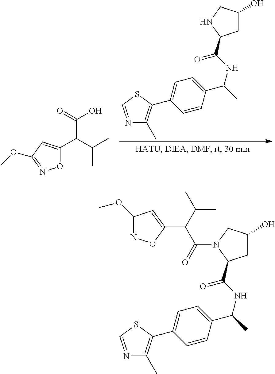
N1=CSC(C2=CC=C(C(NC(=O)C3CC(O)CN3)C)C=C2)=C1C.O=C(O)C(C(C)C)C1=CC(OC)=NO1.N1=CSC(C2=CC=C(C(NC(=O)C3CC(O)CN3C(=O)C(C(C)C)C3=CC(OC)=NO3)C)C=C2)=C1C
